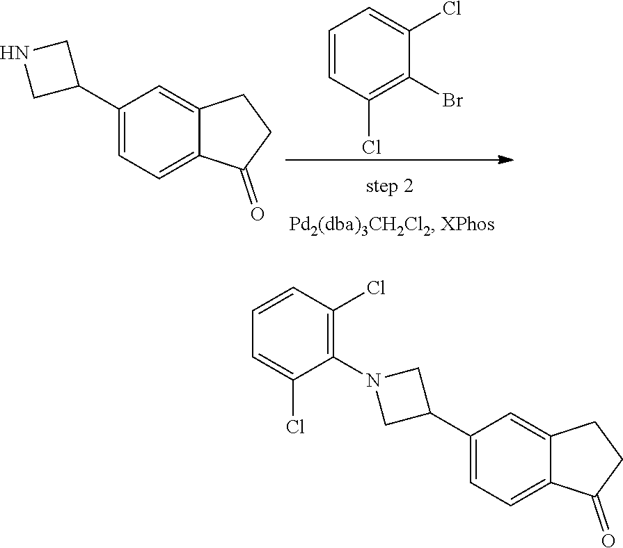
C1=CC(Cl)=C(Br)C(Cl)=C1.C1(C2CNC2)=CC=C2C(=C1)CCC2=O.C1(C2CN(C3=C(Cl)C=CC=C3Cl)C2)=CC=C2C(=C1)CCC2=O
